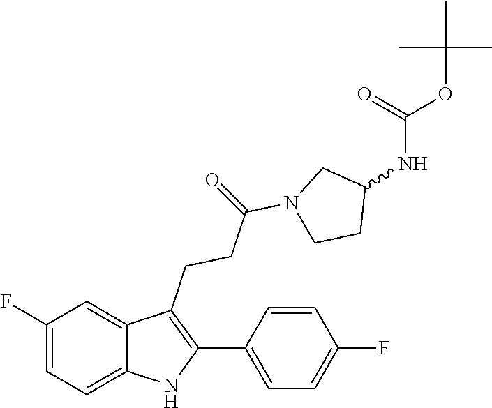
CC(C)(C)OC(=O)NC1CCN(C(CCC2=C(C3=CC=C(F)C=C3)NC3=CC=C(F)C=C23)=O)C1
